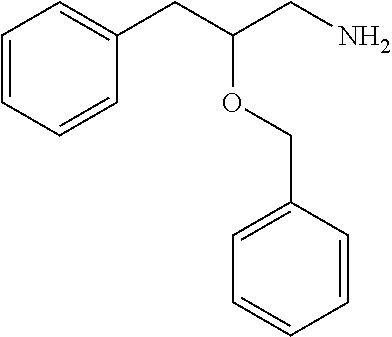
C1=CC=CC(CC(CN)OCC2=CC=CC=C2)=C1
